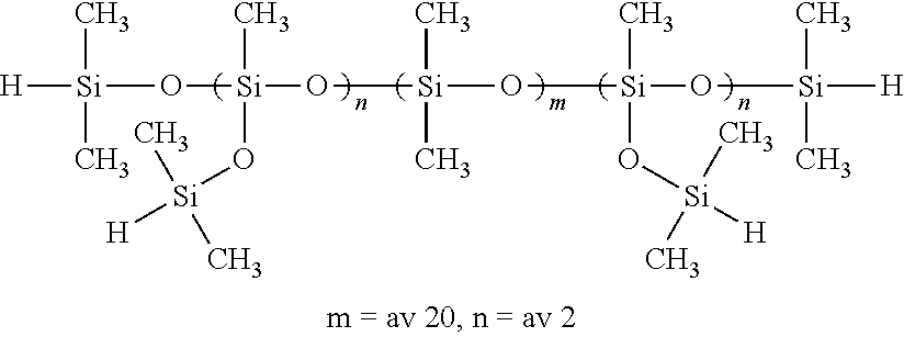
C[Si](C)(O[Si](O[Si]([H])(C)C)(C)O[Si]([H])(C)C)O[Si](O[Si]([H])(C)C)(C)O[Si]([H])(C)C
